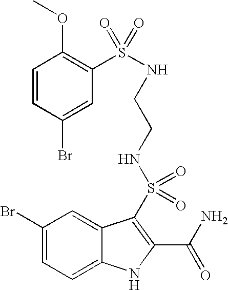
C1(Br)=CC=C2C(=C1)C(S(=O)(=O)NCCNS(C1=C(OC)C=CC(Br)=C1)(=O)=O)=C(C(N)=O)N2
